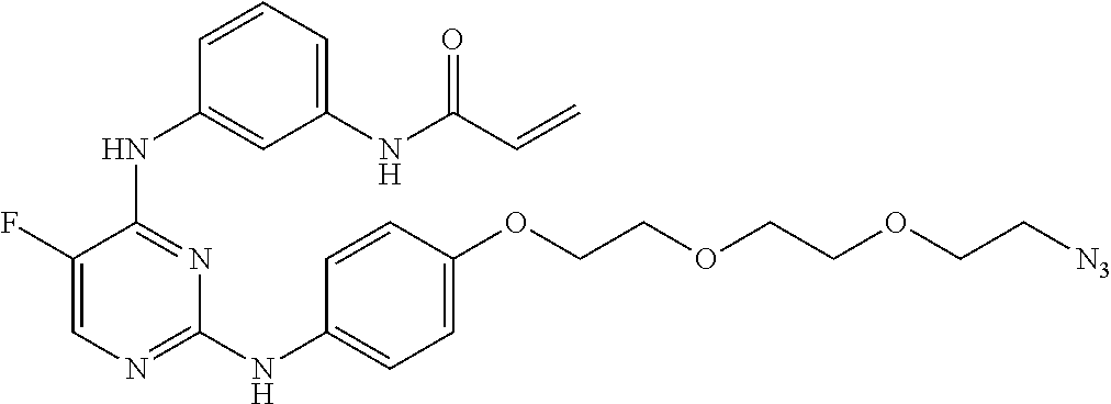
N(C1=NC=C(F)C(NC2=CC(NC(=O)C=C)=CC=C2)=N1)C1=CC=C(OCCOCCOCC[N3])C=C1
